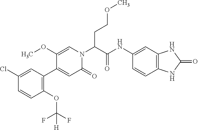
C1(Cl)=CC(C2=CC(=O)N(C(CCOC)C(=O)NC3=CC4=C(C=C3)NC(=O)N4)C=C2OC)=C(OC(F)(F)[H])C=C1
